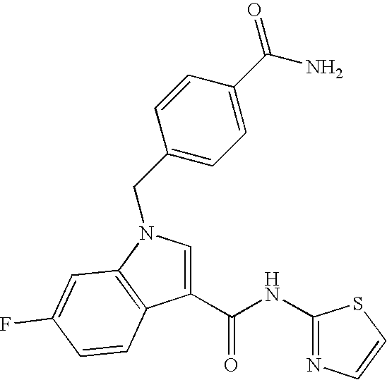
C1(C(NC2=NC=CS2)=O)=CN(CC2=CC=C(C(N)=O)C=C2)C2=C1C=CC(F)=C2
